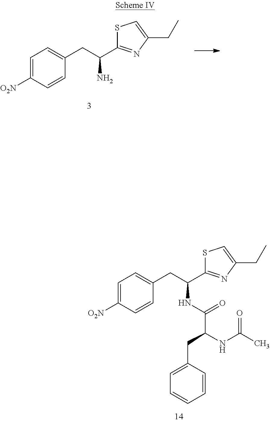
C1=C([O2N])C=CC(CC(NC(C(NC(C)=O)CC2=CC=CC=C2)=O)C2=NC(CC)=CS2)=C1.C1=C([O2N])C=CC(CC(N)C2=NC(CC)=CS2)=C1
